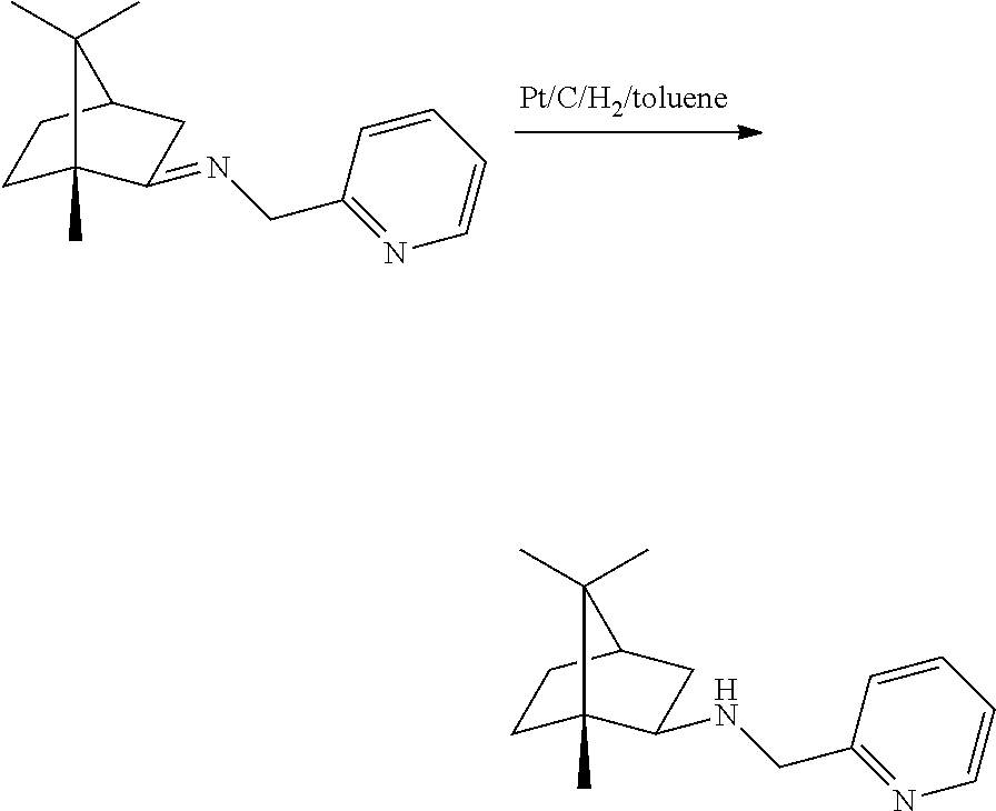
C1C2(C)C(=NCC3=NC=CC=C3)CC(C1)C2(C)C.C1C2(C)C(NCC3=NC=CC=C3)CC(C1)C2(C)C
